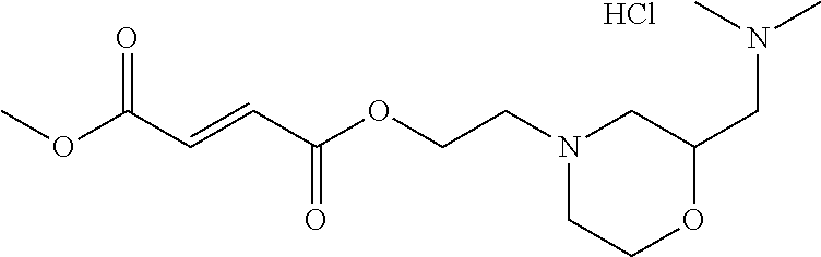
N1(CCOC(C=CC(OC)=O)=O)CCOC(CN(C)C)C1.Cl
